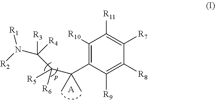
C1([R10])=C(C(C([R6])(C(N([R1])[R2])([R3])[R4])[R5])(C)C)C([R9])=C([R8])C([R7])=C1[R11].[A]
